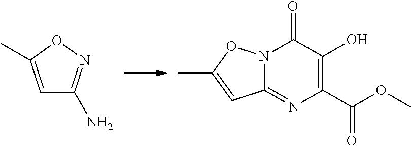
C1=C(C)ON=C1N.N12C(=NC(C(OC)=O)=C(O)C1=O)C=C(C)O2
